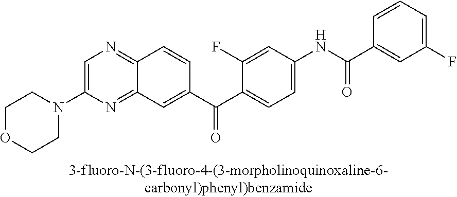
C1OCCN(C2=CN=C3C(=N2)C=C(C(C2=CC=C(NC(=O)C4=CC(F)=CC=C4)C=C2F)=O)C=C3)C1
